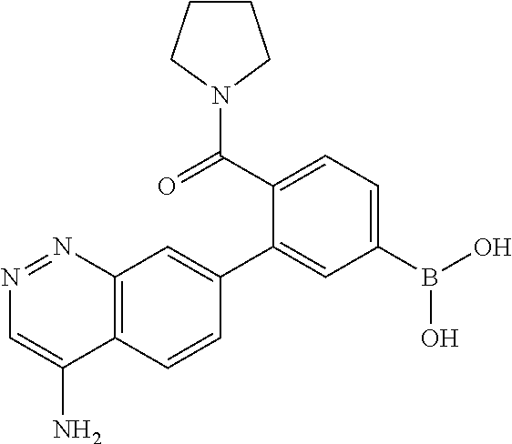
C12=C(C=CC(C3=CC(B(O)O)=CC=C3C(=O)N3CCCC3)=C1)C(N)=CN=N2
